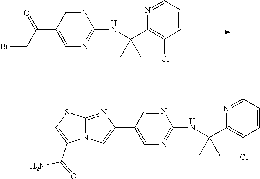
C1(C(NC2=NC=C(C(CBr)=O)C=N2)(C)C)=C(Cl)C=CC=N1.C1(C(NC2=NC=C(C3=CN4C(=N3)SC=C4C(=O)N)C=N2)(C)C)=C(Cl)C=CC=N1
